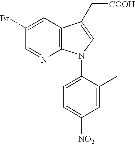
C1(Br)=CC2=C(N=C1)N(C1=CC=C([NO2])C=C1C)C=C2C[COOH]
